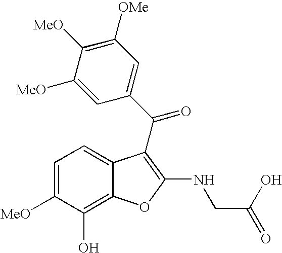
C1=C([MeO])C(O)=C2C(=C1)C(C(C1=CC([OMe])=C([MeO])C([MeO])=C1)=O)=C(NCC(O)=O)O2
